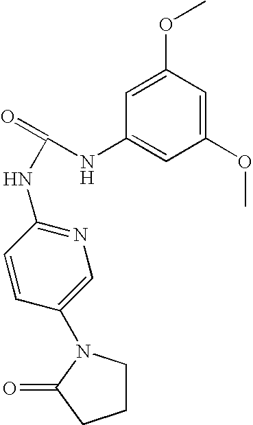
C1(OC)=CC(OC)=CC(NC(=O)NC2=NC=C(N3CCCC3=O)C=C2)=C1
